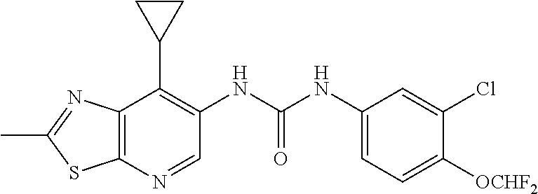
C12=C(N=CC(NC(NC3=CC=C([OCHF2])C(Cl)=C3)=O)=C1C1CC1)SC(C)=N2
